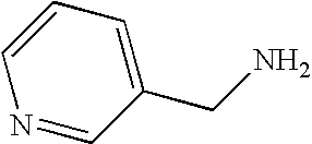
C1(CN)=CC=CN=C1
